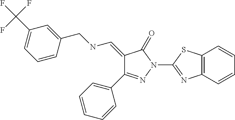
C1(=CNCC2=CC(C(F)(F)F)=CC=C2)C(C2=CC=CC=C2)=NN(C2=NC3=C(S2)C=CC=C3)C1=O
